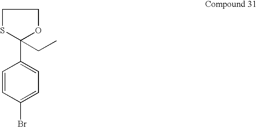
C1SC(CC)(C2=CC=C(Br)C=C2)OC1
